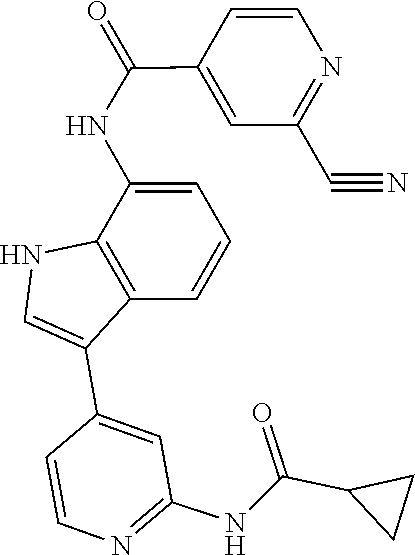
C1(C(NC2=CC=CC3=C2NC=C3C2=CC(NC(C3CC3)=O)=NC=C2)=O)=CC(C#N)=NC=C1
